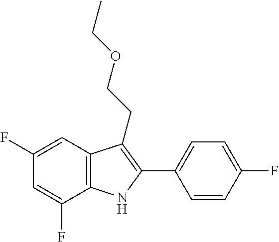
C1(F)=CC(F)=CC2=C1NC(C1=CC=C(F)C=C1)=C2CCOCC
